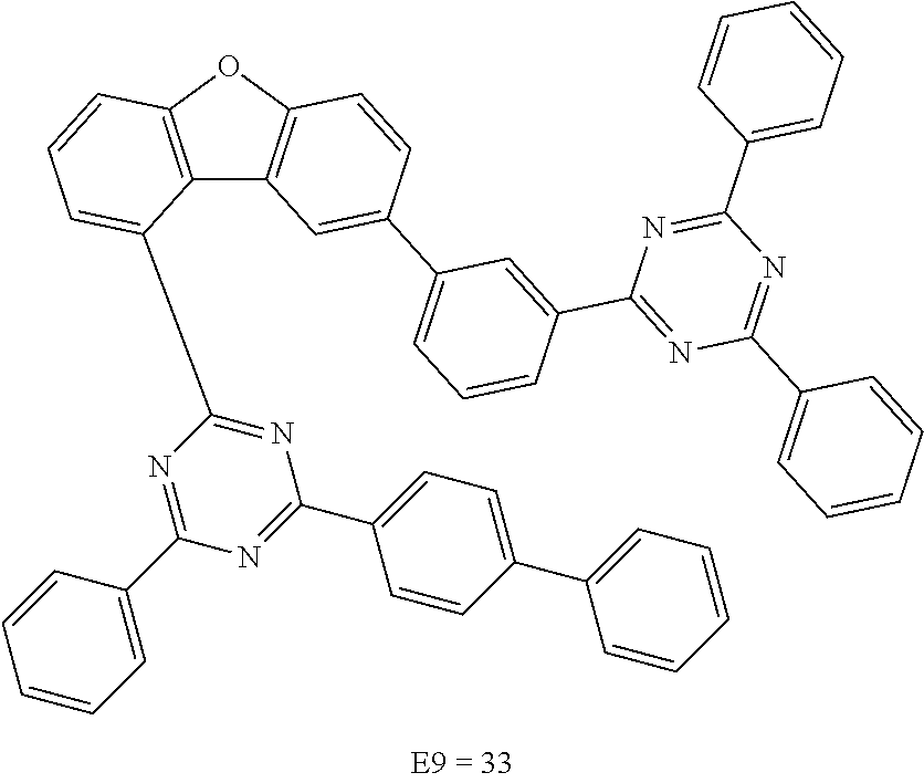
C12=C(OC3=C1C=C(C1=CC=CC(C4=NC(C5=CC=CC=C5)=NC(C5=CC=CC=C5)=N4)=C1)C=C3)C=CC=C2C1=NC(C2=CC=C(C3=CC=CC=C3)C=C2)=NC(C2=CC=CC=C2)=N1
